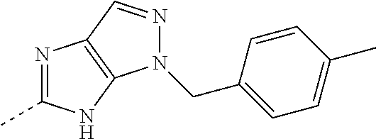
N1=C(C)NC2=C1C=NN2CC1=CC=C(C)C=C1
